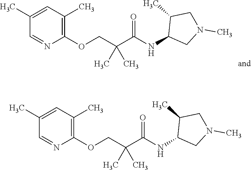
C1=NC(OCC(C)(C)C(=O)NC2CN(C)CC2C)=C(C)C=C1C.C1=NC(OCC(C)(C)C(=O)NC2CN(C)CC2C)=C(C)C=C1C
